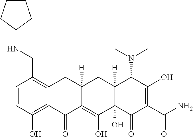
C1=CC(O)=C2C(=C1CNC1CCCC1)CC1([H])C(=C(O)C3(O)C([H])(C1)C(N(C)C)C(O)=C(C(=O)N)C3=O)C2=O
